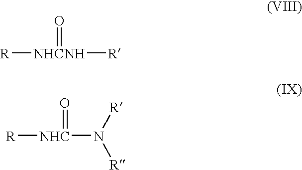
[R][NHCNH]([R])=O.[R][NHC](N([R])[R])=O
